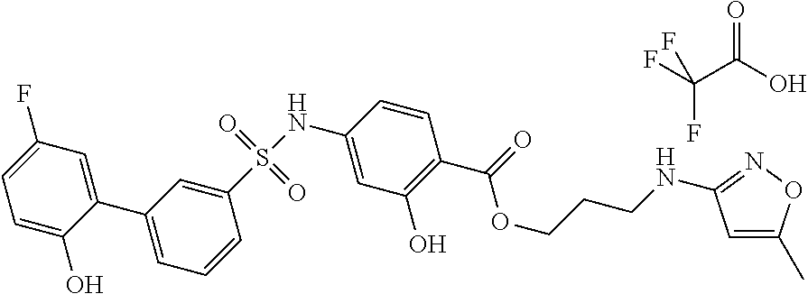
FC(C(=O)O)(F)F.C1(S(NC2=CC(O)=C(C(=O)OCCCNC3=NOC(C)=C3)C=C2)(=O)=O)=CC(C2=CC(F)=CC=C2O)=CC=C1
